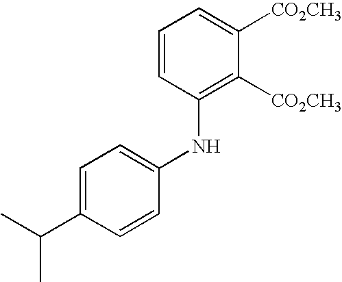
C1=CC(NC2=CC=C(C(C)C)C=C2)=C([CO2CH3])C([CO2CH3])=C1
